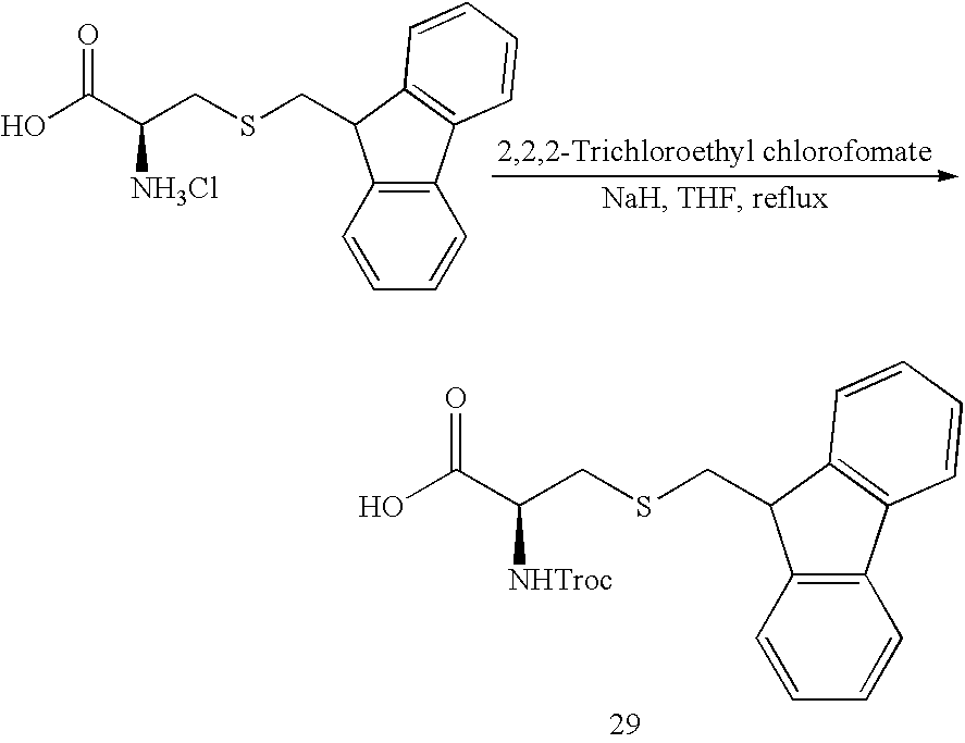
C1=CC=CC2=C1C(CSCC(C(O)=O)[NH3Cl])C1=C2C=CC=C1.C1=CC=CC2=C1C(CSCC(C(O)=O)[NHTroc])C1=C2C=CC=C1
